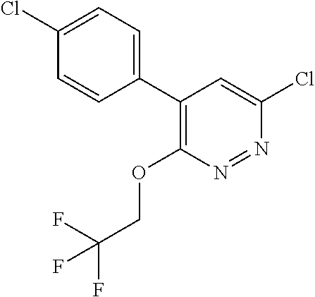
C1(C2=CC=C(Cl)C=C2)=C(OCC(F)(F)F)N=NC(Cl)=C1
